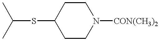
C(SC1CCN([CON(CH3)2])CC1)(C)C
